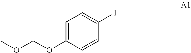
C1=C(OCOC)C=CC(I)=C1
